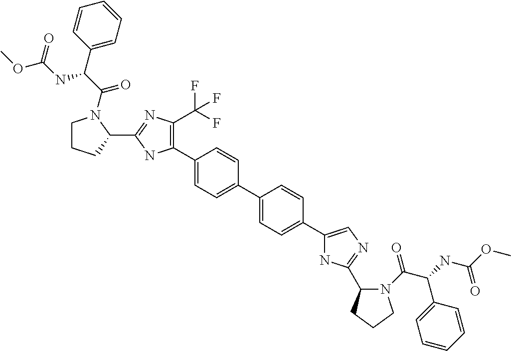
C1(C2=C(C(F)(F)F)N=C(C3CCCN3C(C(C3=CC=CC=C3)NC(OC)=O)=O)N2)=CC=C(C2=CC=C(C3=CN=C(C4N(C(C(C5=CC=CC=C5)NC(OC)=O)=O)CCC4)N3)C=C2)C=C1
